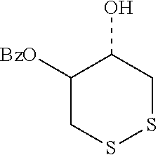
C1([BzO])CSSCC1O
